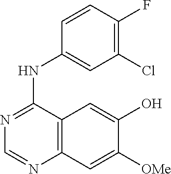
C12=C(C=C([OMe])C(O)=C1)N=CN=C2NC1=CC(Cl)=C(F)C=C1
